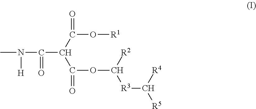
CN([H])C(=O)C(C(O[R1])=O)C(OC([R2])[R3]C([R4])[R5])=O
